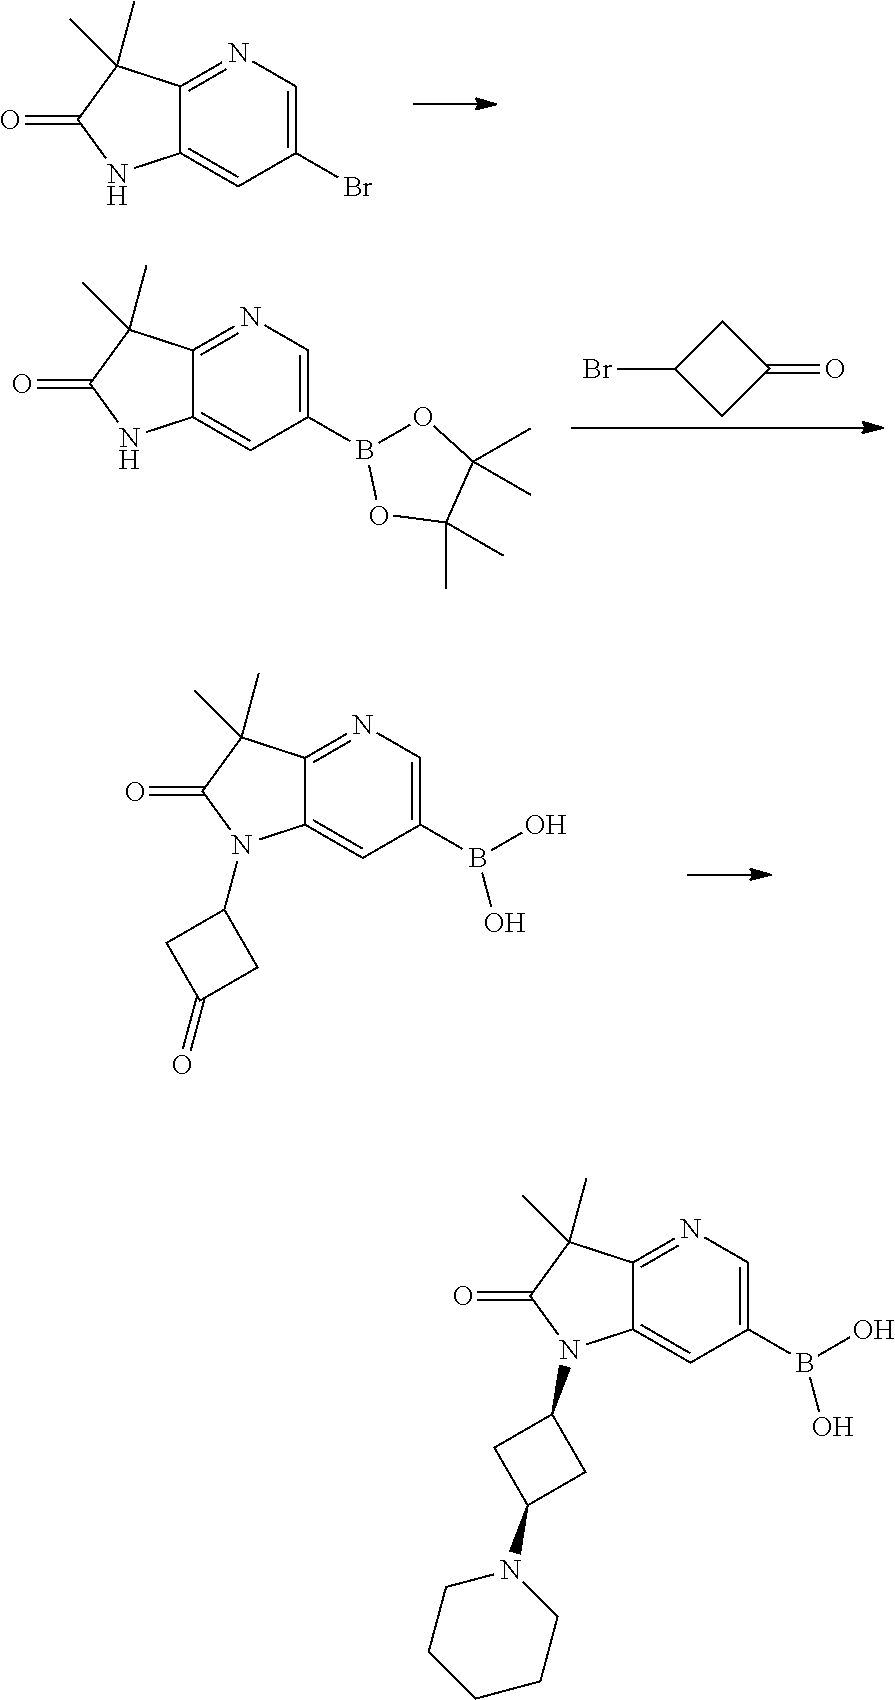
C1(Br)=CN=C2C(=C1)NC(=O)C2(C)C.C1C(Br)CC1=O.C1(B2OC(C)(C)C(C)(C)O2)=CN=C2C(=C1)NC(=O)C2(C)C.C1(B(O)O)=CN=C2C(=C1)N(C1CC(=O)C1)C(=O)C2(C)C.C1(B(O)O)=CN=C2C(=C1)N(C1CC(N3CCCCC3)C1)C(=O)C2(C)C
